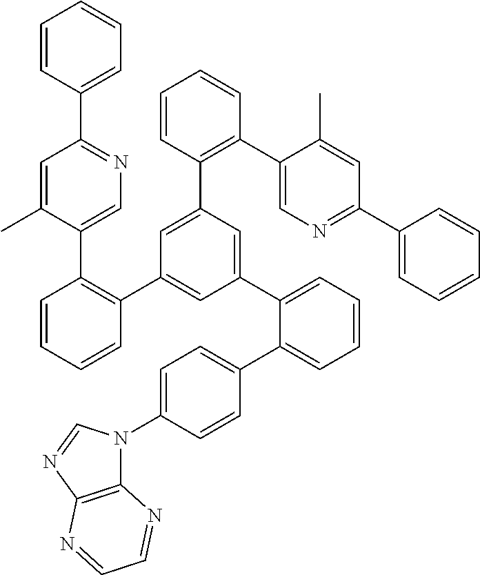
C1=CC(C2=NC=C(C3=C(C4=CC(C5=CC=CC=C5C5=CC=C(N6C7=C(N=C6)N=CC=N7)C=C5)=CC(C5=C(C6=CN=C(C7=CC=CC=C7)C=C6C)C=CC=C5)=C4)C=CC=C3)C(C)=C2)=CC=C1
